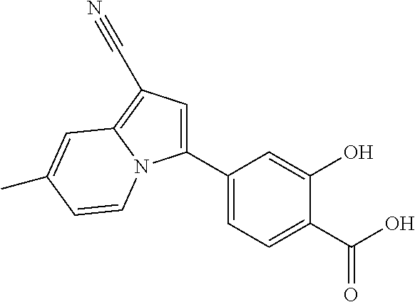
C1(C2=CC=C(C(O)=O)C(O)=C2)=CC(C#N)=C2N1C=CC(C)=C2
